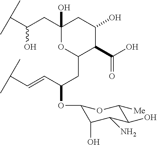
C1(CC(C(C)C)O)(O)OC(CC(OC2C(O)C(N)C(O)C([Me])O2)C=CC(C)C)C(C(O)=O)C(O)C1
